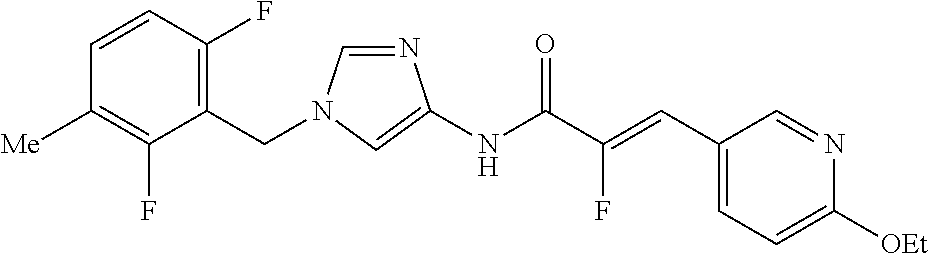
N1=CN(CC2=C(F)C=CC([Me])=C2F)C=C1NC(C(=CC1=CC=C([OEt])N=C1)F)=O
